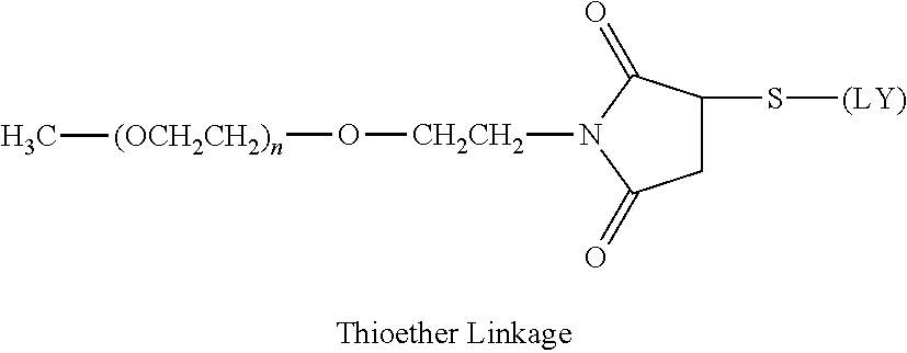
C1C(S[(LY)])C(=O)N([CH2CH2]O[(OCH2CH2)n]C)C1=O
